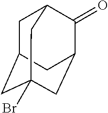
C1C2CC3(Br)CC(C(=O)C1C3)C2
